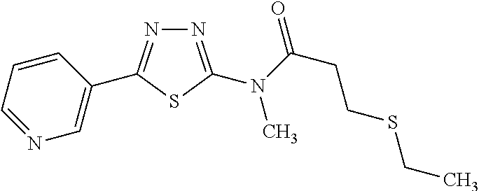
N1=C(N(C(CCSCC)=O)C)SC(C2=CN=CC=C2)=N1
